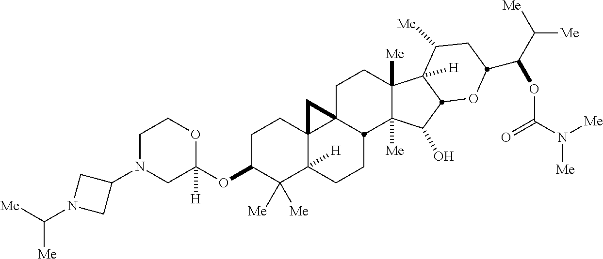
C1N(C2CN(C([Me])[Me])C2)CC(OC2C([Me])([Me])C3([H])C4(CC2)C2(CCC5([Me])C([Me])(C(O)C6C5([H])C([Me])CC(C(C([Me])[Me])OC(N([Me])[Me])=O)O6)C2CC3)C4)([H])OC1
